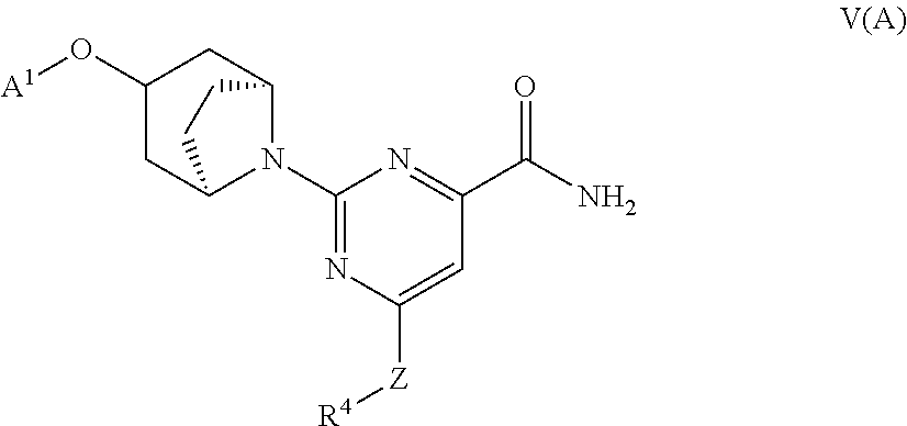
C1(N2C3CC(O[A1])CC2CC3)=NC([Z][R4])=CC(C(=O)N)=N1
